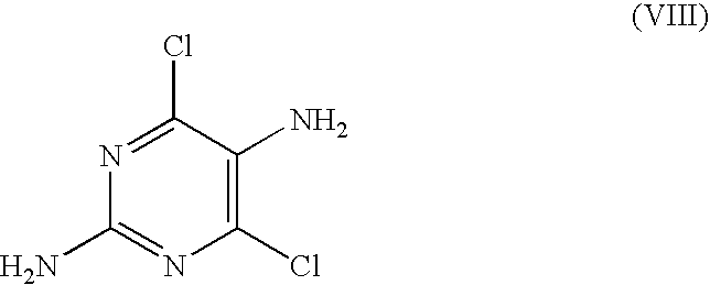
N1=C(Cl)C(N)=C(Cl)N=C1N
